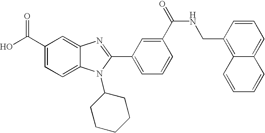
OC(C1=CC=C2C(=C1)N=C(C1=CC=CC(C(=O)NCC3=C4C(=CC=C3)C=CC=C4)=C1)N2C1CCCCC1)=O
